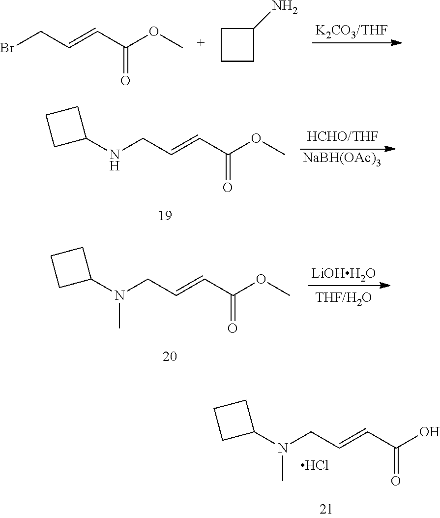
BrCC=CC(OC)=O.C1CC(N)C1.N(CC=CC(OC)=O)C1CCC1.[NaBH(OAc)3].N(CC=CC(OC)=O)(C1CCC1)C.[LiOHH2O].N(CC=CC(O)=O)(C1CCC1)C.Cl
